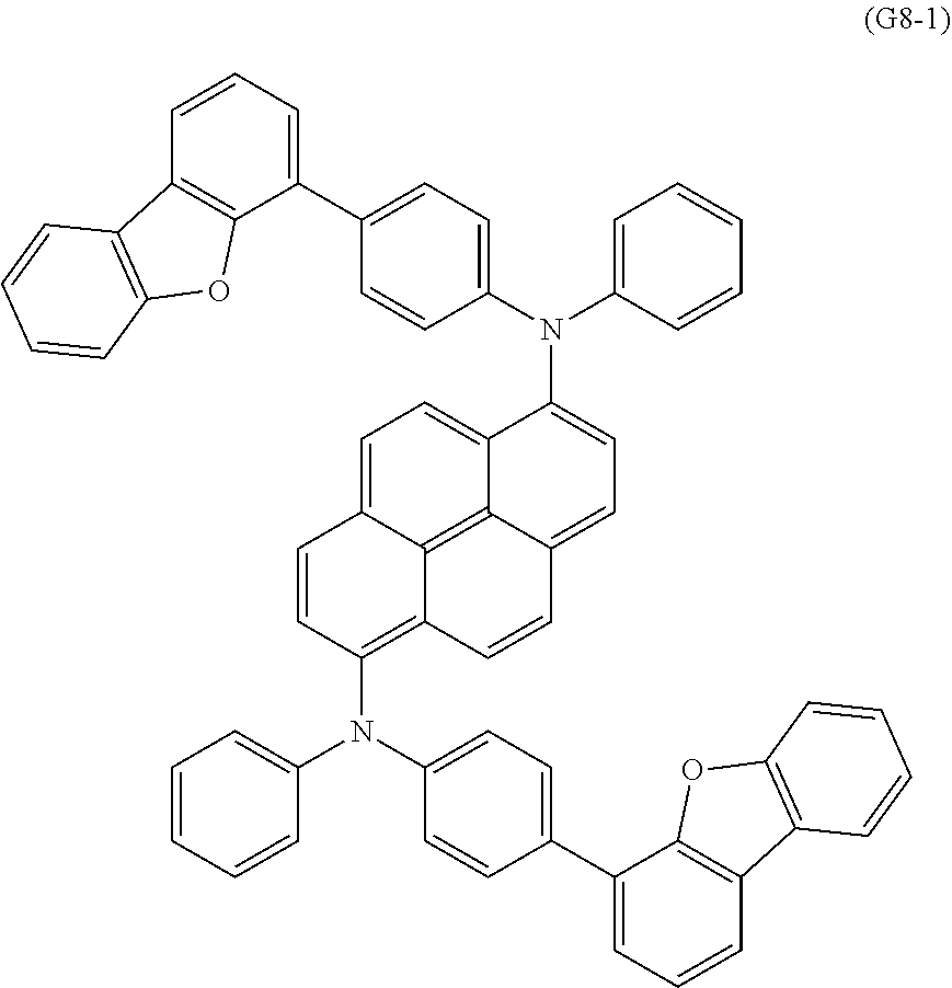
C1=CC(N(C2=CC=C(C3=CC=CC4=C3OC3=C4C=CC=C3)C=C2)C2=CC=CC=C2)=C2C3=C4C(=CC=C(N(C5=CC=C(C6=CC=CC7=C6OC6=C7C=CC=C6)C=C5)C5=CC=CC=C5)C4=CC=C13)C=C2
